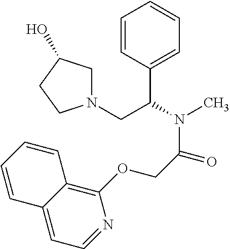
C1=CC(C(CN2CC(O)CC2)N(C)C(COC2=C3C(=CC=N2)C=CC=C3)=O)=CC=C1
